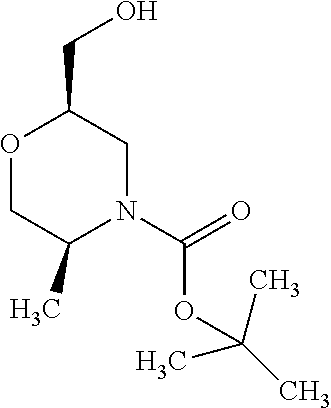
O1CC(C)N(C(OC(C)(C)C)=O)CC1CO
